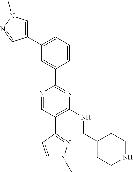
N1=C(C2=CC(C3=CN(C)N=C3)=CC=C2)N=CC(C2=NN(C)C=C2)=C1NCC1CCNCC1
